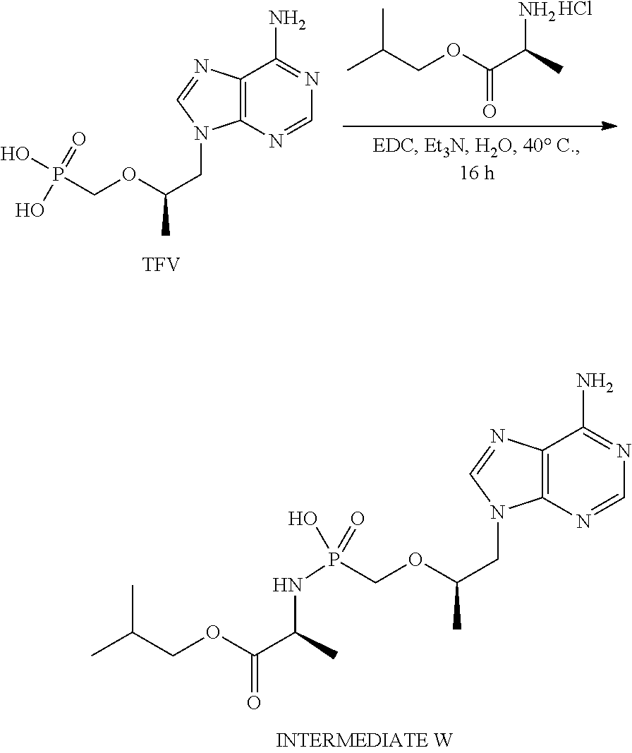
C12=C(N=CN=C1N)N(CC(C)OCP(O)(=O)NC(C(OCC(C)C)=O)C)C=N2.Cl.[TFV].C12=C(N=CN=C1N)N(CC(C)OCP(=O)(O)O)C=N2.C(OC(C(C)N)=O)C(C)C
